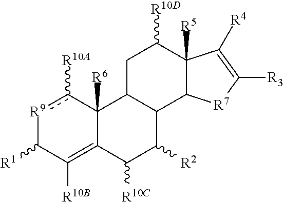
[R9]1c([R10A])C2([R6])C(=C([R10B])C1[R1])C([R10C])C([R2])C1C2CC([R10D])C2([R5])C1[R7]C([R3])=C2[R4]
